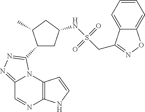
C12=C(N3C(=NN=C3C3CC(NS(CC4=NOC5=CC=CC=C54)(=O)=O)CC3C)C=N1)C=CN2
